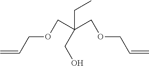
C=CCOCC(COCC=C)(CO)CC
